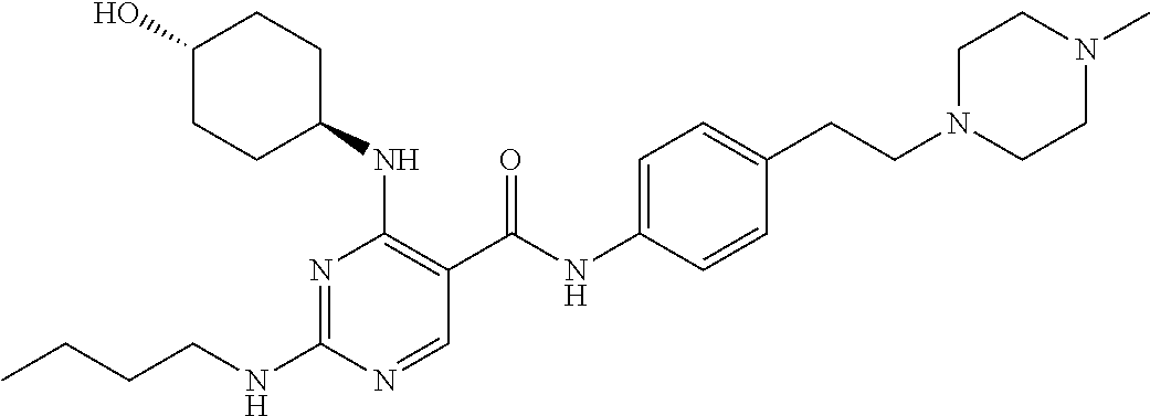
CCCCNC1=NC(NC2CCC(O)CC2)=C(C(NC2=CC=C(CCN3CCN(C)CC3)C=C2)=O)C=N1
